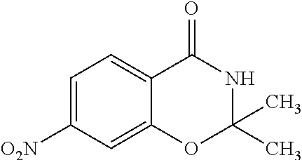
C1=C([O2N])C=C2C(=C1)C(=O)NC(C)(C)O2
